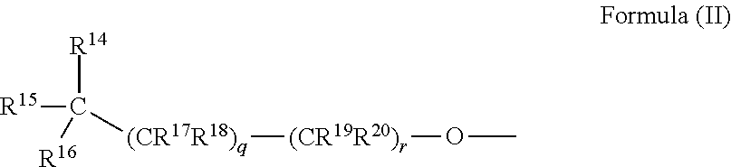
[R15]C([R14])([R16])[(CR17R18)q][(CR19R20)r]OC
